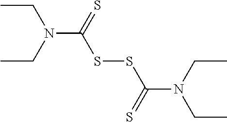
CCN(CC)C(=S)SSC(=S)N(CC)CC
